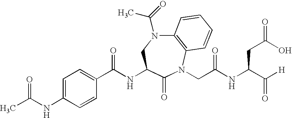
C12=C(N(CC(NC(C([H])=O)CC(=O)O)=O)C(=O)C(NC(=O)C3=CC=C(NC(C)=O)C=C3)CN1C(=O)C)C=CC=C2
